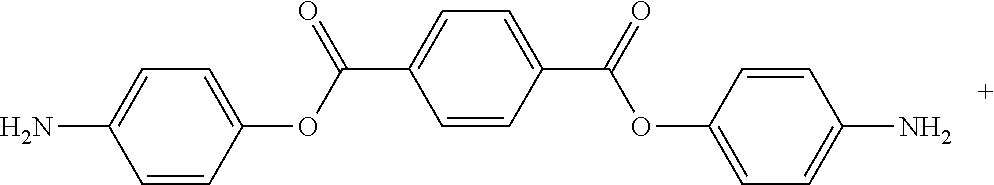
C1=CC(OC(C2=CC=C(C(=O)OC3=CC=C(N)C=C3)C=C2)=O)=CC=C1N
